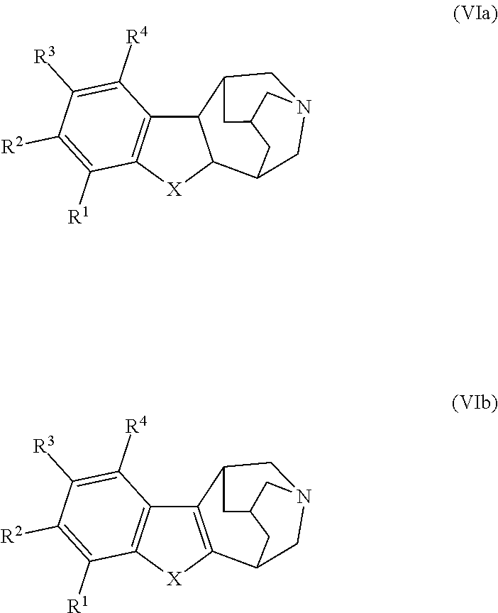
C12=C(C([R4])=C([R3])C([R2])=C1[R1])C1C([X]2)C2CN3CC1CC(C3)C2.C12=C(C([R4])=C([R3])C([R2])=C1[R1])C1=C([X]2)C2CN3CC1CC(C3)C2
